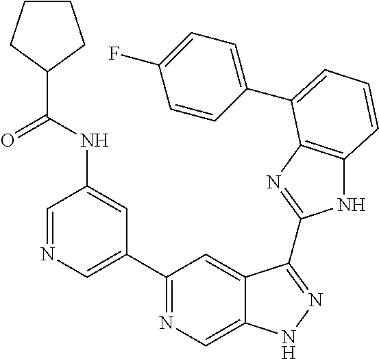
C1=NC=C(C2=NC=C3C(=C2)C(C2=NC4=C(N2)C=CC=C4C2=CC=C(F)C=C2)=NN3)C=C1NC(=O)C1CCCC1
